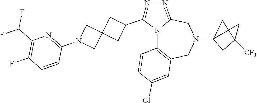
N12C3=C(CN(C4CC(C)([CF3])C4)CC1=NN=C2C1CC2(C1)CN(C1=NC(C(F)F)=C(F)C=C1)C2)C=C(Cl)C=C3
